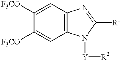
C1=C([F3CO])C([F3CO])=CC2=C1N=C([R1])N2[Y][R2]
